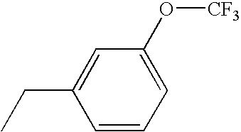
C1(CC)=CC(O[CF3])=CC=C1
